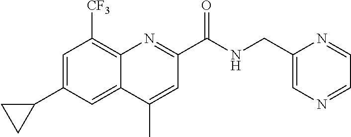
C1=C(C2CC2)C=C2C(=C1[CF3])N=C(C(NCC1=CN=CC=N1)=O)C=C2C
